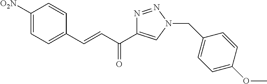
C1([O2N])=CC=C(C=CC(=O)C2=CN(CC3=CC=C(OC)C=C3)N=N2)C=C1
